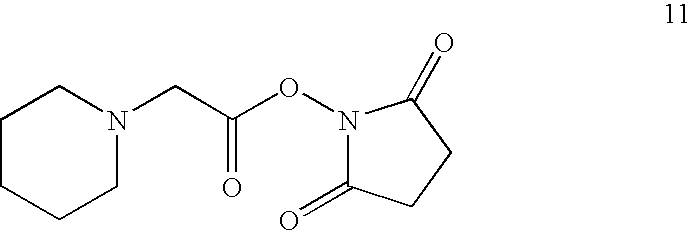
C1CCN(CC(ON2C(=O)CCC2=O)=O)CC1
